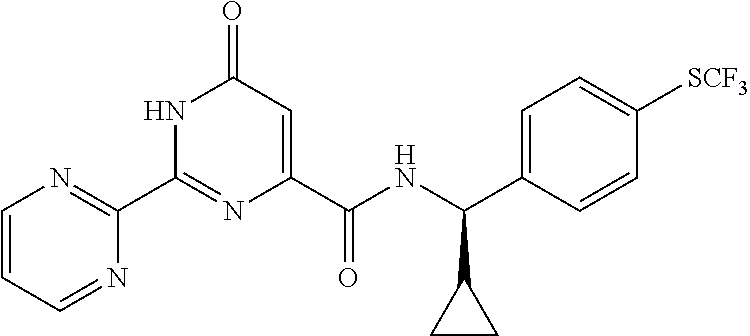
C1(C2=NC=CC=N2)=NC(C(NC(C2=CC=C([SCF3])C=C2)C2CC2)=O)=CC(=O)N1
